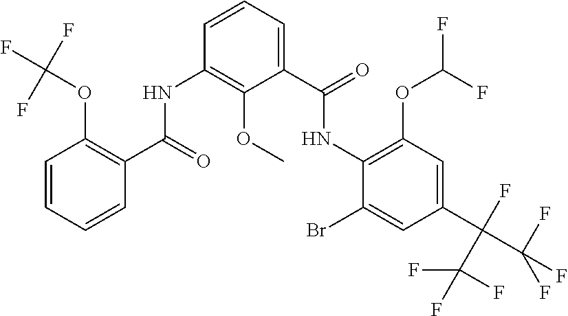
C1=CC=CC(C(=O)NC2=C(OC)C(C(=O)NC3=C(OC(F)F)C=C(C(F)(C(F)(F)F)C(F)(F)F)C=C3Br)=CC=C2)=C1OC(F)(F)F
